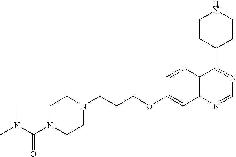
C12=C(N=CN=C1C1CCNCC1)C=C(OCCCN1CCN(C(N(C)C)=O)CC1)C=C2
